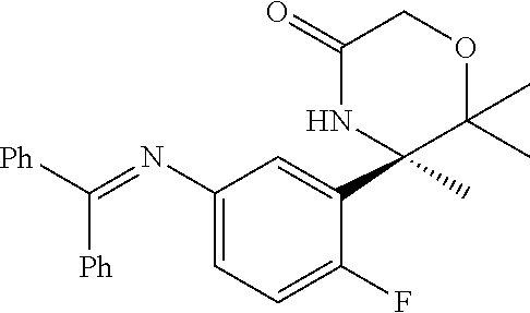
C1(N=C([Ph])[Ph])=CC=C(F)C(C2(C)C(C)(C)OCC(=O)N2)=C1
